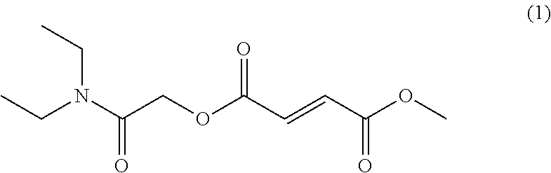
C(N(C(COC(C=CC(OC)=O)=O)=O)CC)C
